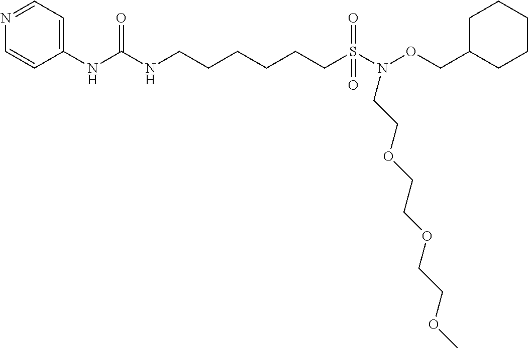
C1=CN=CC=C1NC(NCCCCCCS(=O)(=O)N(OCC1CCCCC1)CCOCCOCCOC)=O
